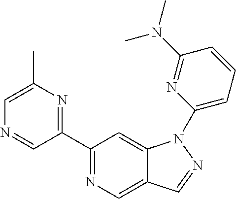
C1(C2=NC(C)=CN=C2)=NC=C2C(=C1)N(C1=CC=CC(N(C)C)=N1)N=C2
